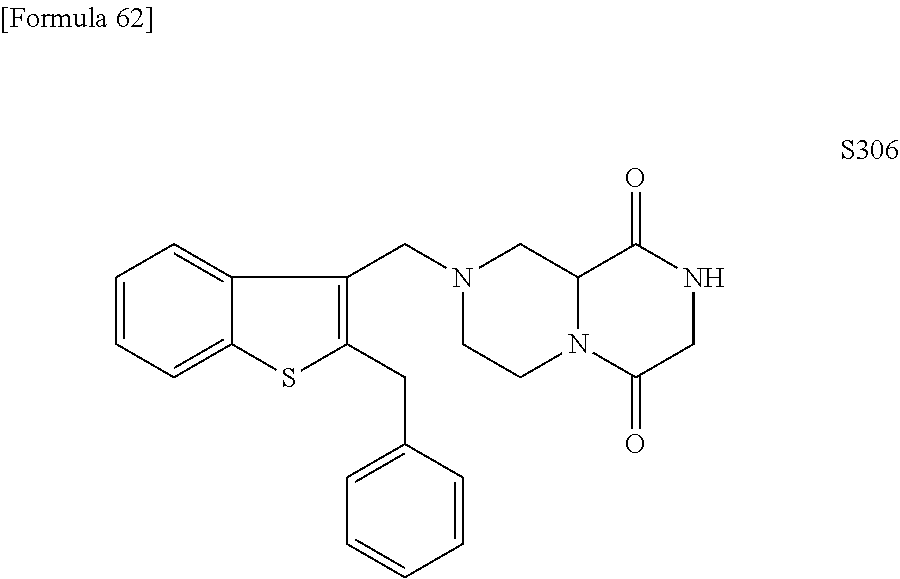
C1=CC=C2C(=C1)C(CN1CCN3C(C1)C(=O)NCC3=O)=C(CC1=CC=CC=C1)S2
